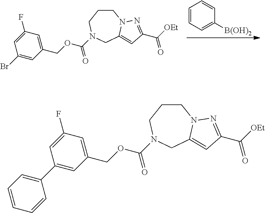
C1C2=CC(C([OEt])=O)=NN2CCCN1C(OCC1=CC(F)=CC(Br)=C1)=O.C1=CC=C([B(OH)2])C=C1.C1C2=CC(C([OEt])=O)=NN2CCCN1C(OCC1=CC(F)=CC(C2=CC=CC=C2)=C1)=O
